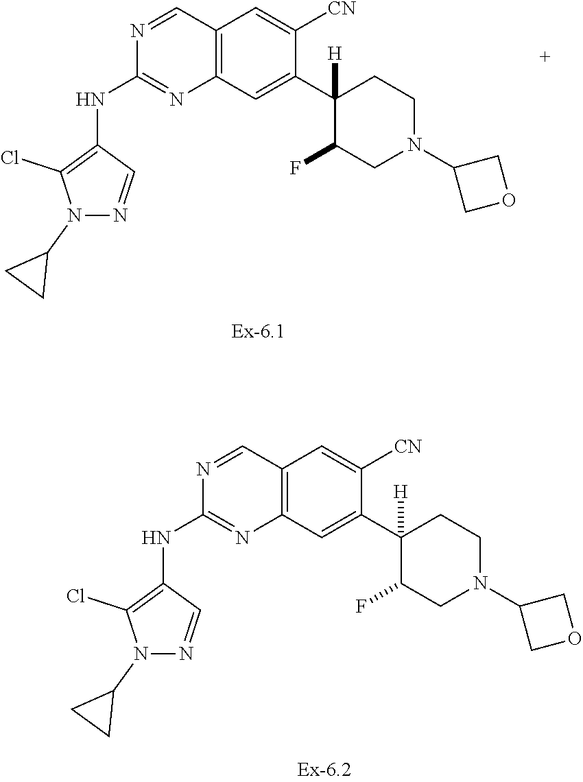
C1(NC2=NC3=C(C=N2)C=C([CN])C(C2([H])CCN(C4COC4)CC2F)=C3)=C(Cl)N(C2CC2)N=C1.C1(NC2=NC3=C(C=N2)C=C([CN])C(C2([H])CCN(C4COC4)CC2F)=C3)=C(Cl)N(C2CC2)N=C1
